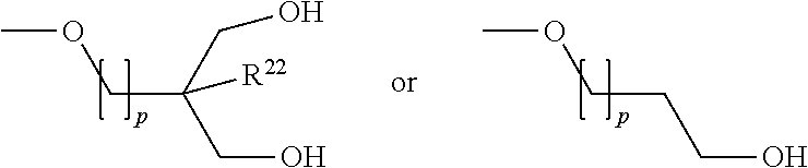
COCC(CO)(CO)[R22].COCCCO
